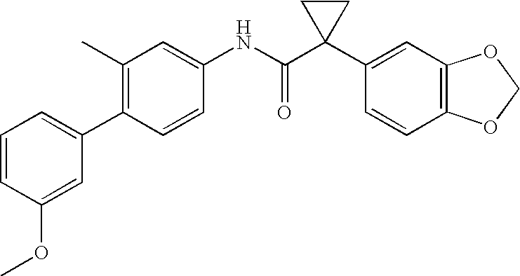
C1(NC(C2(C3=CC4=C(C=C3)OCO4)CC2)=O)=CC(C)=C(C2=CC=CC(OC)=C2)C=C1
